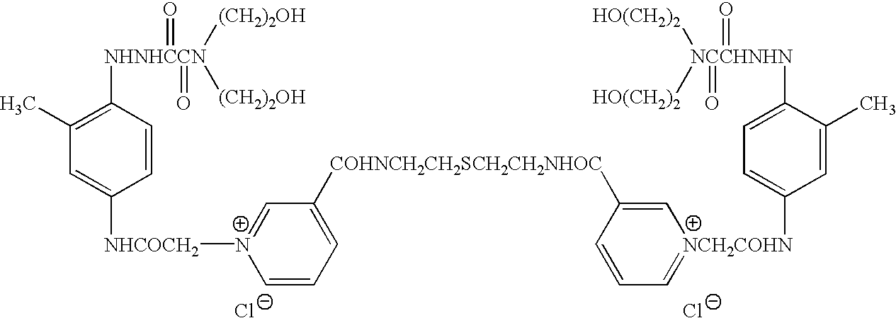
[Cl-].[NHNHCCN](C1=C(C)C=C([NHCOCH2][N+]2=CC([COHNCH2CH2SCH2CH2NHOC]C3=C[NCH2COHN](C4=CC=C([NCCHNHN](=O)(=O)([HO(CH2)2])[HO(CH2)2])C(C)=C4)=CC=C3)=CC=C2)C=C1)(=O)(=O)([(CH2)2OH])[(CH2)2OH].[Cl-]
